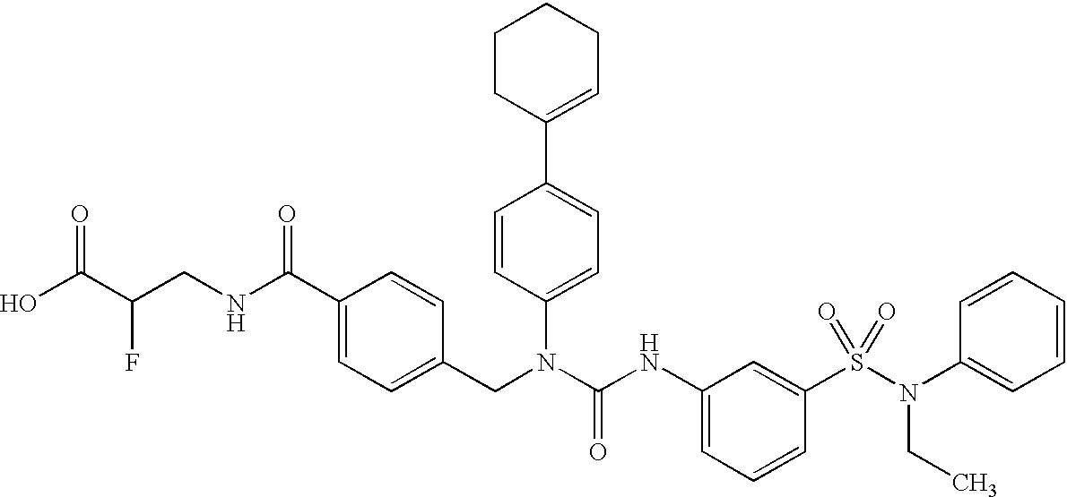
OC(C(CNC(C1=CC=C(CN(C(NC2=CC=CC(S(=O)(N(CC)C3=CC=CC=C3)=O)=C2)=O)C2=CC=C(C3=CCCCC3)C=C2)C=C1)=O)F)=O
